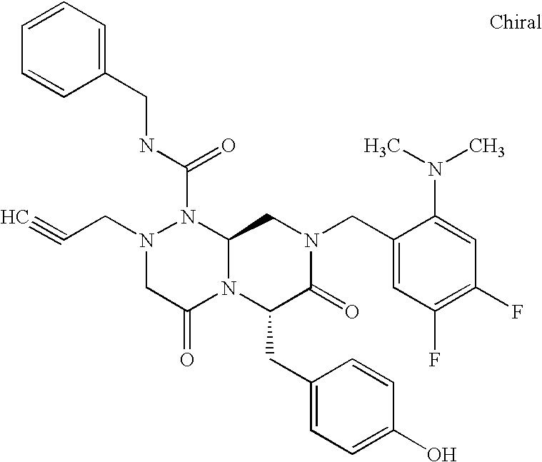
C(N1CC(=O)N2C(N1C(NCC1=CC=CC=C1)=O)CN(CC1=CC(F)=C(F)C=C1N(C)C)C(=O)C2CC1=CC=C(O)C=C1)C#C
